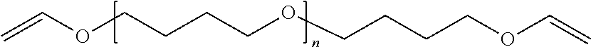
C(COC=C)CCOCCCCOC=C
